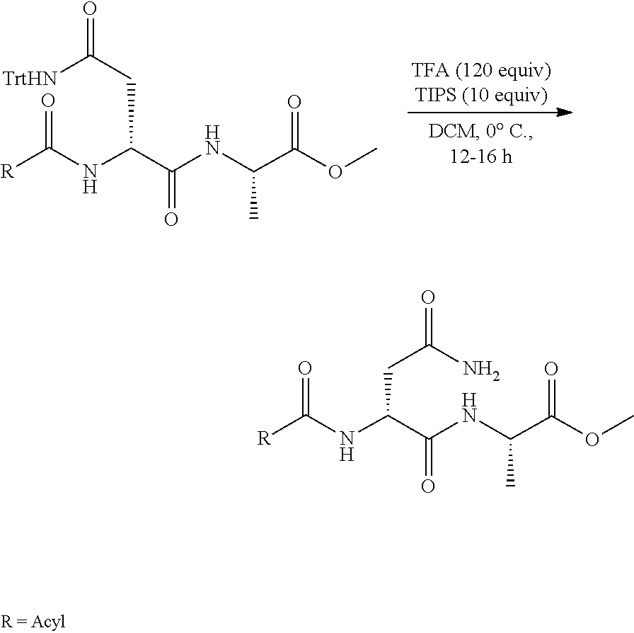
C(C(NC(C(CC([TrtHN])=O)NC([R])=O)=O)C)(=O)OC.C(C(NC(C(NC([R])=O)CC(=O)N)=O)C)(=O)OC
